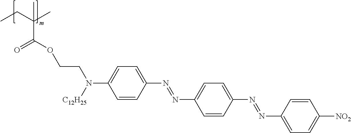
CCC(C(=O)OCCN([C12H25])C1=CC=C(N=NC2=CC=C(N=NC3=CC=C([NO2])C=C3)C=C2)C=C1)(C)C
